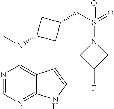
N1=CN=C2C(=C1N(C)C1CC(CS(N3CC(F)C3)(=O)=O)C1)C=CN2
